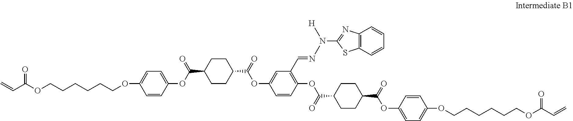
C=CC(OCCCCCCOC1=CC=C(OC(=O)C2CCC(C(=O)OC3=CC(C=NN(C4=NC5=C(S4)C=CC=C5)[H])=C(OC(=O)C4CCC(C(=O)OC5=CC=C(OCCCCCCOC(C=C)=O)C=C5)CC4)C=C3)CC2)C=C1)=O
